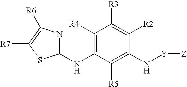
C1(NC2=C([R4])C([R3])=C([R2])C(N[Y][Z])=C2[R5])=NC([R6])=C([R7])S1
